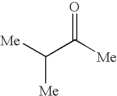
[Me]C(C([Me])=O)[Me]
